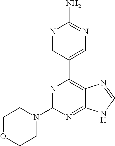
N1=CC(C2=C3C(=NC(N4CCOCC4)=N2)NC=N3)=CN=C1N
